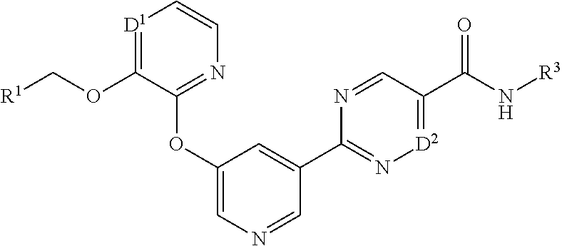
[D1]1=C(OC[R1])C(OC2=CN=CC(C3=N[D2]=C(C(N[R3])=O)C=N3)=C2)=NC=C1
